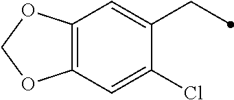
C12=C(C=C(Cl)C(CC)=C1)OCO2
